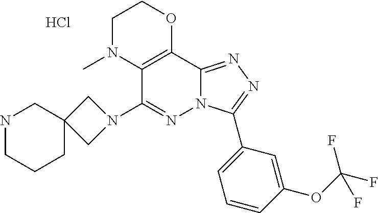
C1N(C)C2=C(OC1)C1=NN=C(C3=CC=CC(OC(F)(F)F)=C3)N1N=C2N1CC2(C1)CCCNC2.Cl
